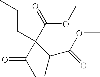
CC(C(C(OC)=O)(CCC)C(C(OC)=O)C)=O
